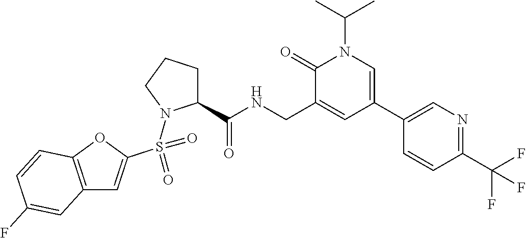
C12=C(OC(S(=O)(N3C(C(NCC4=CC(C5=CN=C(C(F)(F)F)C=C5)=CN(C(C)C)C4=O)=O)CCC3)=O)=C1)C=CC(F)=C2
